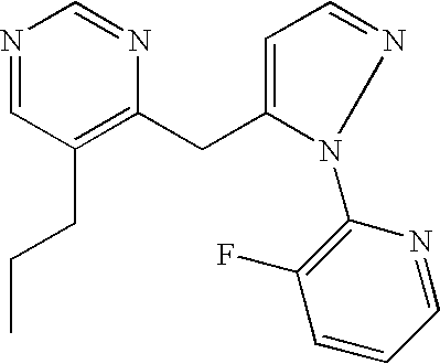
N1=CC(CCC)=C(CC2=CC=NN2C2=C(F)C=CC=N2)N=C1
